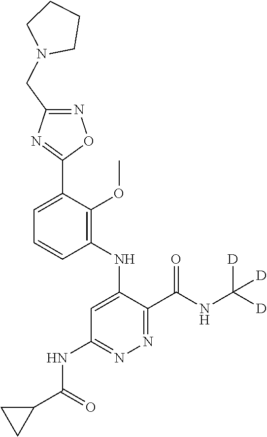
C1=C(C2=NC(CN3CCCC3)=NO2)C(OC)=C(NC2=CC(NC(C3CC3)=O)=NN=C2C(NC([D])([D])[D])=O)C=C1
